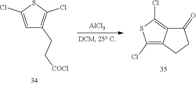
C1=C(Cl)SC(Cl)=C1CC[COCl].[AlCl3].C1(Cl)=C2C(=C(Cl)S1)C(=O)CC2
